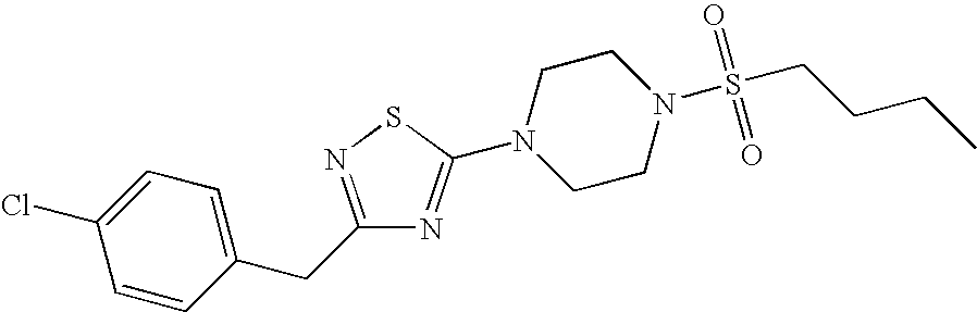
C1=CC(CC2=NSC(N3CCN(S(CCCC)(=O)=O)CC3)=N2)=CC=C1Cl
